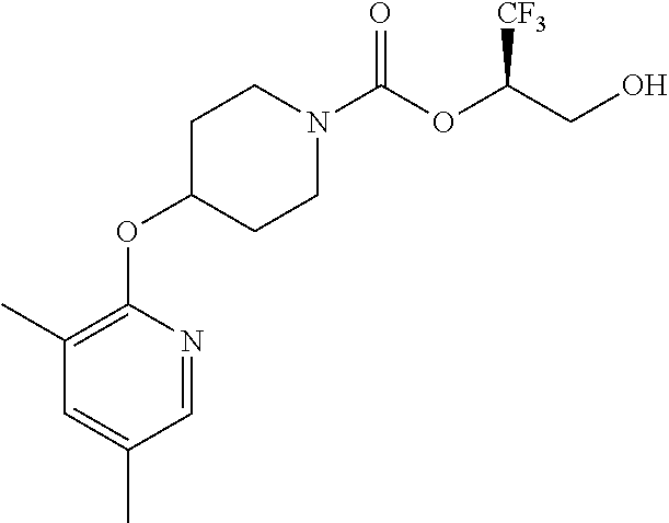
C1CN(C(OC(CO)[CF3])=O)CCC1OC1=C(C)C=C(C)C=N1
